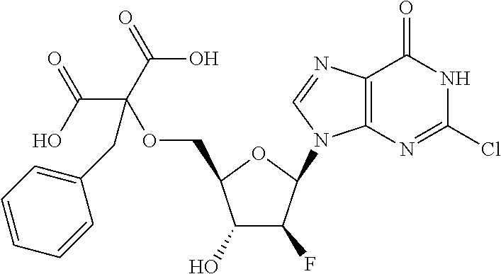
C12=C(N=CN1C1C(F)C(O)C(COC(C(O)=O)(C(=O)O)CC3=CC=CC=C3)O1)C(=O)NC(Cl)=N2
